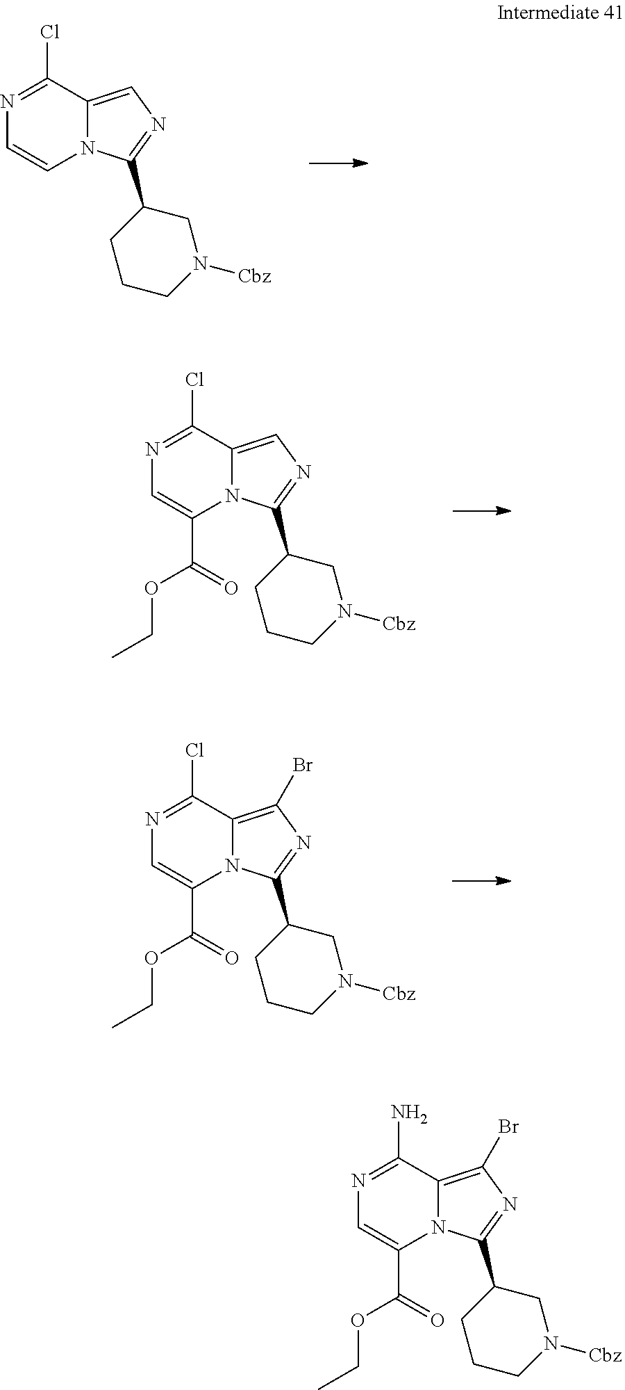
N12C(=CN=C1C1CCCN([Cbz])C1)C(Cl)=NC=C2.N12C(=CN=C1C1CCCN([Cbz])C1)C(Cl)=NC=C2C(=O)OCC.N12C(=C(Br)N=C1C1CCCN([Cbz])C1)C(Cl)=NC=C2C(OCC)=O.N12C(=C(Br)N=C1C1CCCN([Cbz])C1)C(N)=NC=C2C(OCC)=O
